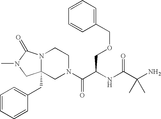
C12(CC3=CC=CC=C3)N(C(=O)N(C)C1)CCN(C(C(NC(C(N)(C)C)=O)COCC1=CC=CC=C1)=O)C2
